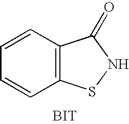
C12=C(C=CC=C1)C(=O)NS2.[BIT]
